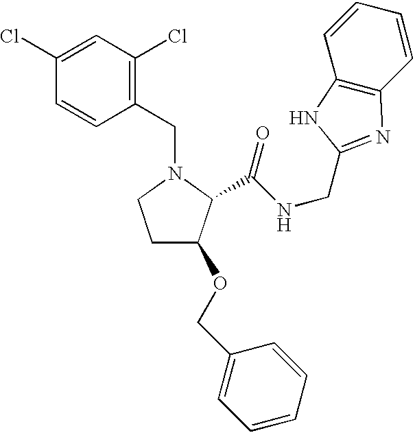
C1(CN2CCC(OCC3=CC=CC=C3)C2C(NCC2=NC3=C(C=CC=C3)N2)=O)=C(Cl)C=C(Cl)C=C1
